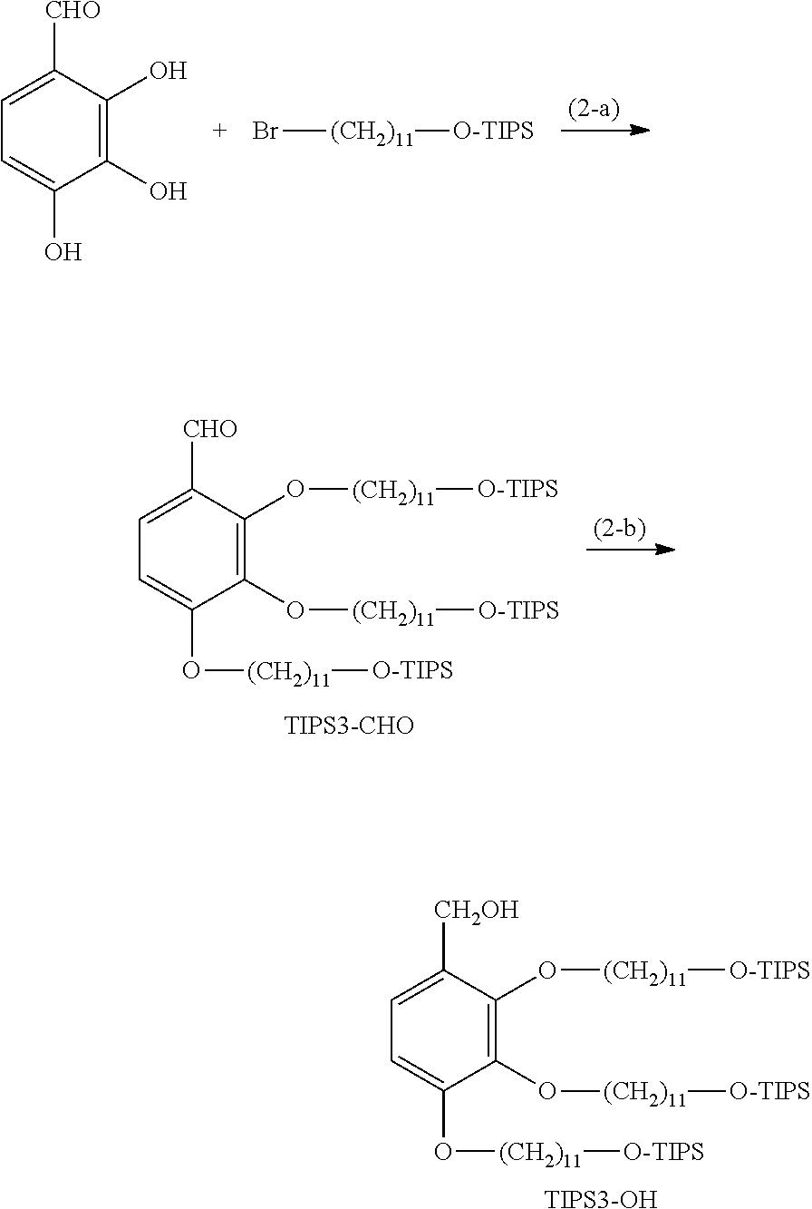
C1(O)=C(O)C([CHO])=CC=C1O.Br[(CH2)11][O-TIPS].C1(O[(CH2)11][O-TIPS])=C(O[(CH2)11][O-TIPS])C([CH2OH])=CC=C1O[(CH2)11][O-TIPS].[TIPS3-OH].C1(O[(CH2)11][O-TIPS])=C(O[(CH2)11][O-TIPS])C([CHO])=CC=C1O[(CH2)11][O-TIPS]
